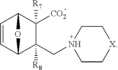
C1=CC2C(CN3CC[X]CC3)([R8])C([CO2])([R7])C1O2
